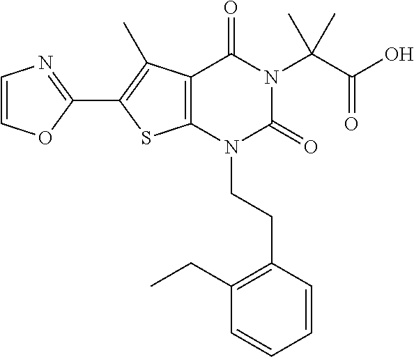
C12=C(N(CCC3=C(CC)C=CC=C3)C(=O)N(C(C(O)=O)(C)C)C1=O)SC(C1=NC=CO1)=C2C
